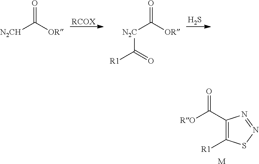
[N2CH]C([OR])=O.[RCOX].[N2C](C([OR])=O)C([R1])=O.S.C1(C([RO])=O)=C([R1])SN=N1.[M]
